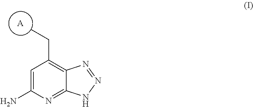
[A].C1=C(N)N=C2C(=C1CC)N=NN2
